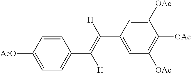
C1=CC([AcO])=CC=C1C(=C(C1=CC([OAc])=C([OAc])C([OAc])=C1)[H])[H]
